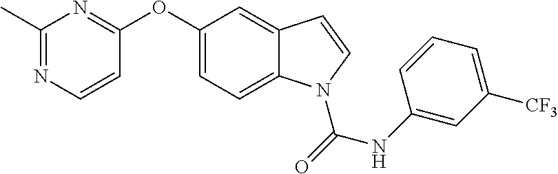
O(C1=CC=C2C(=C1)C=CN2C(=O)NC1=CC([CF3])=CC=C1)C1=NC(C)=NC=C1
